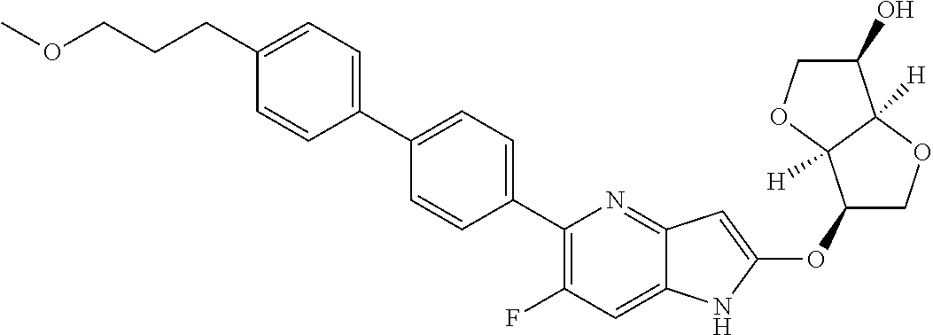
C1(OC2=CC3=NC(C4=CC=C(C5=CC=C(CCCOC)C=C5)C=C4)=C(F)C=C3N2)COC2([H])C1([H])OCC2O
